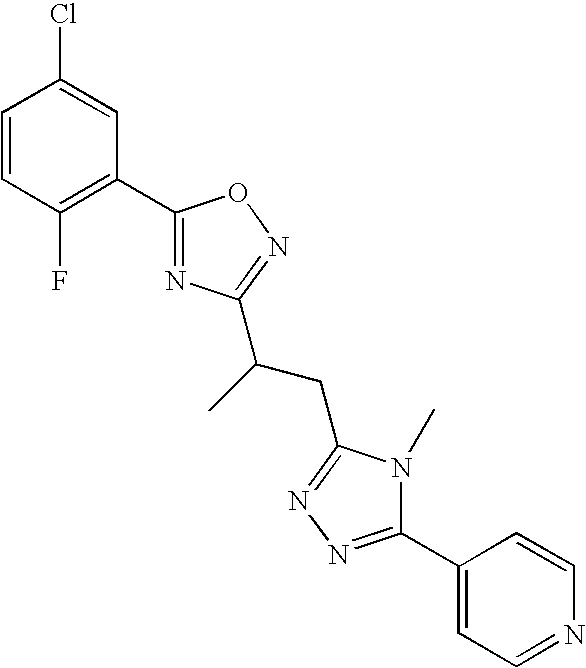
C1=CC(F)=C(C2=NC(C(C)CC3=NN=C(C4=CC=NC=C4)N3C)=NO2)C=C1Cl
